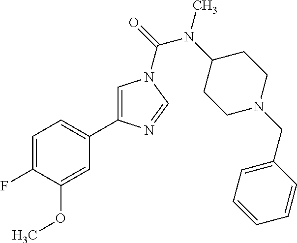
C1=C(F)C(OC)=CC(C2=CN(C(=O)N(C3CCN(CC4=CC=CC=C4)CC3)C)C=N2)=C1
